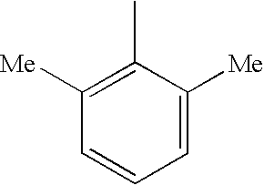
[Me]C1=C(C)C([Me])=CC=C1
